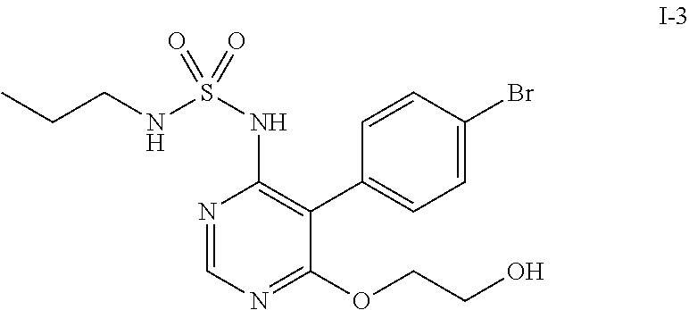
CCCNS(NC1=C(C2=CC=C(Br)C=C2)C(OCCO)=NC=N1)(=O)=O
